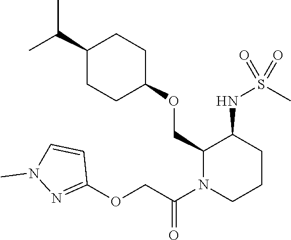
C(C1CCC(OCC2N(C(COC3=NN(C)C=C3)=O)CCCC2NS(C)(=O)=O)CC1)(C)C
